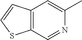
C12=C(C=NC(C)=C1)SC=C2
